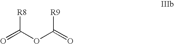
O=C(OC(=O)[R9])[R8]
